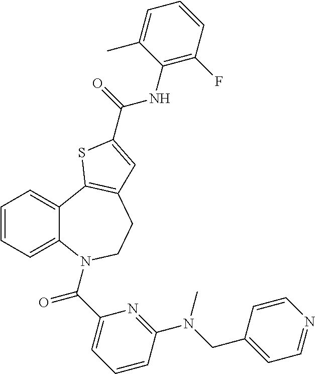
C1=CC=C2C(=C1)C1=C(CCN2C(C2=CC=CC(N(CC3=CC=NC=C3)C)=N2)=O)C=C(C(=O)NC2=C(F)C=CC=C2C)S1
